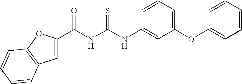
C1(C(NC(NC2=CC(OC3=CC=CC=C3)=CC=C2)=S)=O)=CC2=C(O1)C=CC=C2
